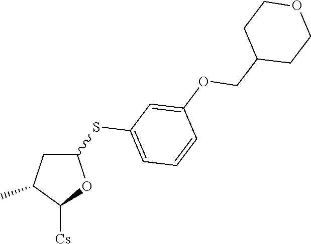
C1C(SC2=CC=CC(OCC3CCOCC3)=C2)OC([Cs])C1C
